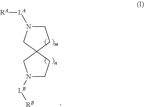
C1N([LA][RA])CC2(C1)CN([LB][RB])CC2
